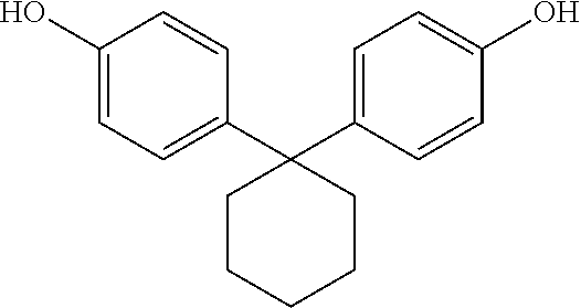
C1(O)=CC=C(C2(C3=CC=C(O)C=C3)CCCCC2)C=C1
